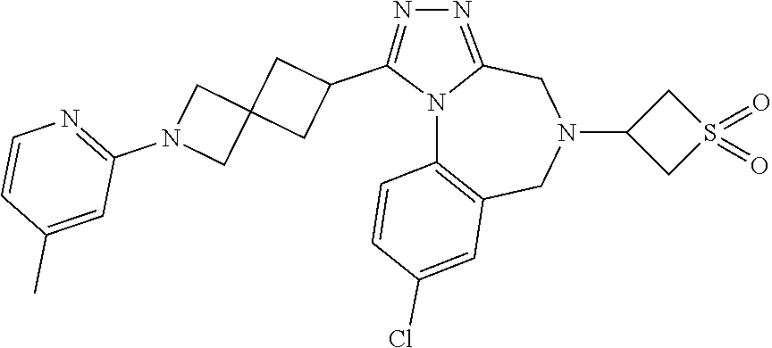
N12C3=C(CN(C4CS(=O)(=O)C4)CC1=NN=C2C1CC2(C1)CN(C1=NC=CC(C)=C1)C2)C=C(Cl)C=C3
